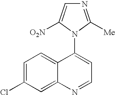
C1=C(Cl)C=C2C(=C1)C(N1C([Me])=NC=C1[O2N])=CC=N2
